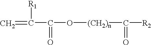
C=C(C(O[(CH2)n]C([R2])=O)=O)[R1]
